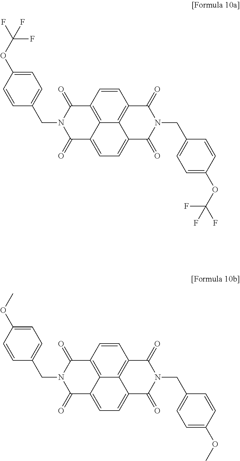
C12=C3C4=C(C=C1)C(=O)N(CC1=CC=C(OC(F)(F)F)C=C1)C(=O)C4=CC=C3C(=O)N(CC1=CC=C(OC(F)(F)F)C=C1)C2=O.C12=C3C4=C(C=C1)C(=O)N(CC1=CC=C(OC)C=C1)C(=O)C4=CC=C3C(=O)N(CC1=CC=C(OC)C=C1)C2=O
